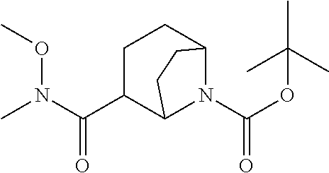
C1C(C(N(C)OC)=O)C2N(C(OC(C)(C)C)=O)C(C1)CC2
